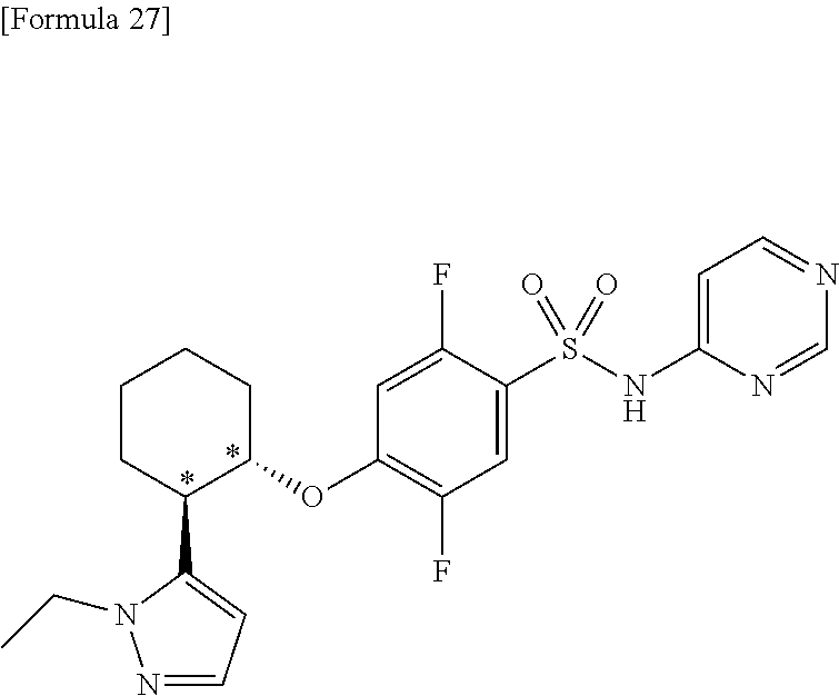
C1C(OC2=C(F)C=C(S(NC3=CC=NC=N3)(=O)=O)C(F)=C2)C(C2=CC=NN2CC)CCC1
